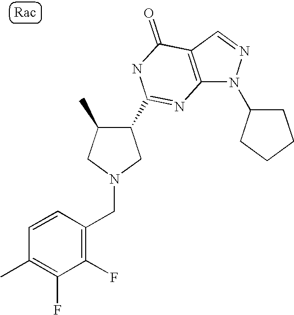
C12=C(C=NN1C1CCCC1)C(=O)NC(C1C(C)CN(CC3=C(F)C(F)=C(C)C=C3)C1)=N2
